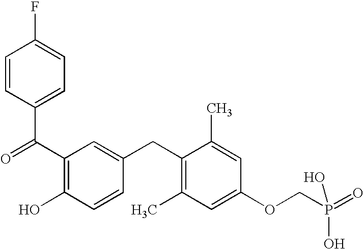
C1(C(=O)C2=CC=C(F)C=C2)=C(O)C=CC(CC2=C(C)C=C(OCP(=O)(O)O)C=C2C)=C1
